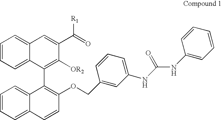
C1=CC=C2C(=C1)C=C(C(=O)[R1])C([OR2])=C2C1=C(OCC2=CC(NC(NC3=CC=CC=C3)=O)=CC=C2)C=CC2=CC=CC=C21
